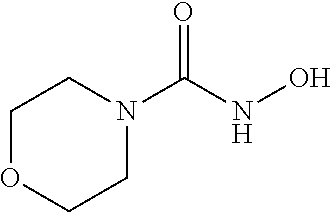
C1OCCN(C(NO)=O)C1
